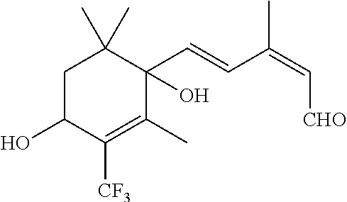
C1C(O)C([CF3])=C(C)C(C=CC(=C[CHO])C)(O)C1(C)C
